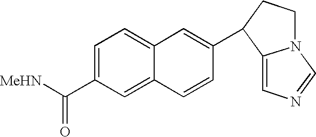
C1=C(C([MeHN])=O)C=C2C(=C1)C=C(C1C3=CN=CN3CC1)C=C2
